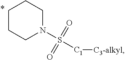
C1CCN(S([C1][C3-alkyl])(=O)=O)CC1
